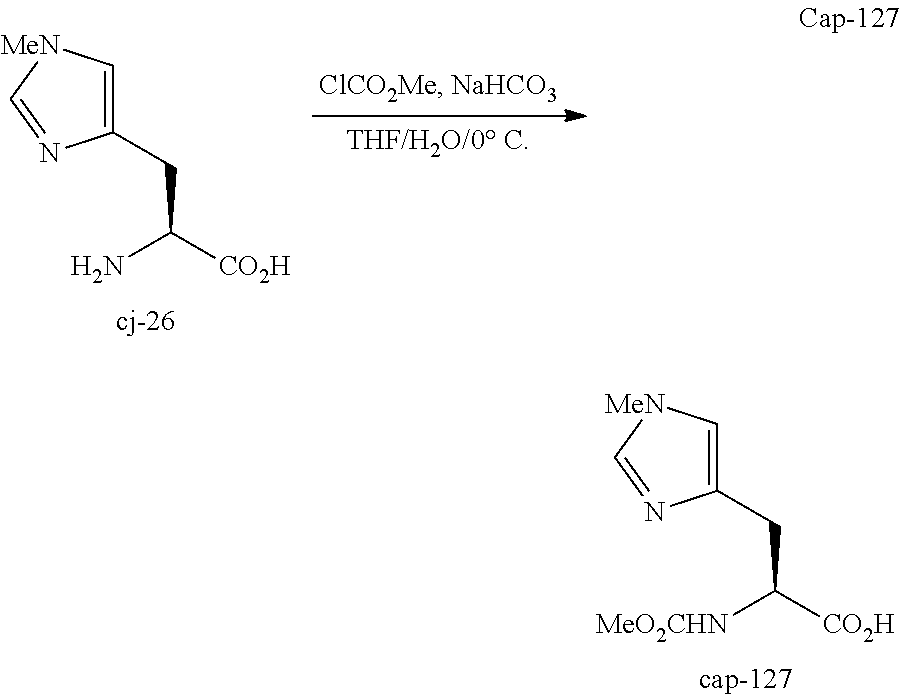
C1(CC([MeO2CHN])[CO2H])=C[MeN]C=N1.C1(CC(N)[CO2H])=C[MeN]C=N1
